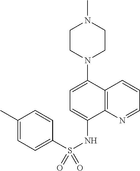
CN1CCN(C2=CC=C(NS(=O)(C3=CC=C(C)C=C3)=O)C3=C2C=CC=N3)CC1
